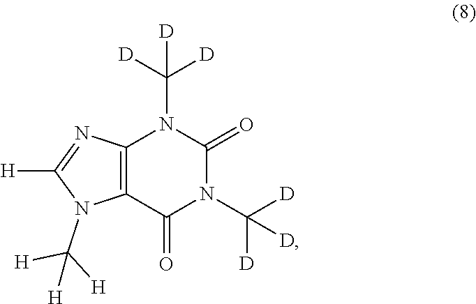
C12=C(C(=O)N(C([D])([D])[D])C(=O)N1C([D])([D])[D])N(C([H])([H])[H])C([H])=N2
